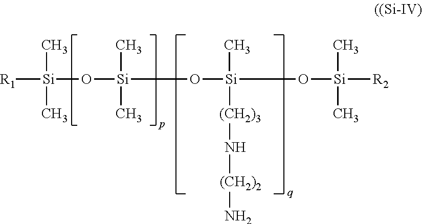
[R1][Si](C)(C)O[Si](C)(C)CO[Si](C)([(CH2)3]N[(CH2)2]N)CO[Si](C)(C)[R2]
